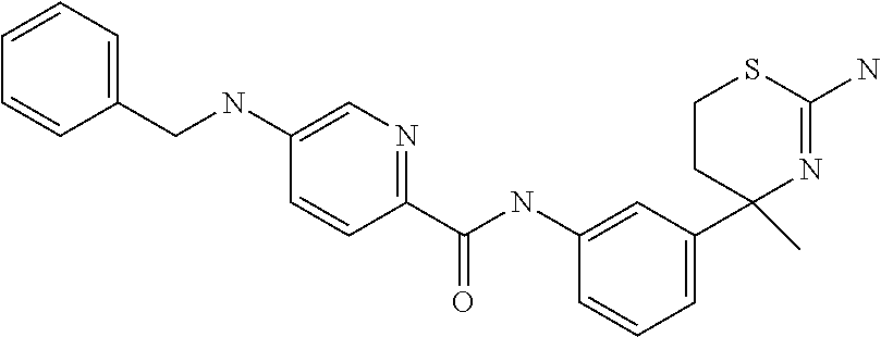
C(NC1=CC(C2(C)N=C(N)SCC2)=CC=C1)(=O)C1=NC=C(NCC2=CC=CC=C2)C=C1
